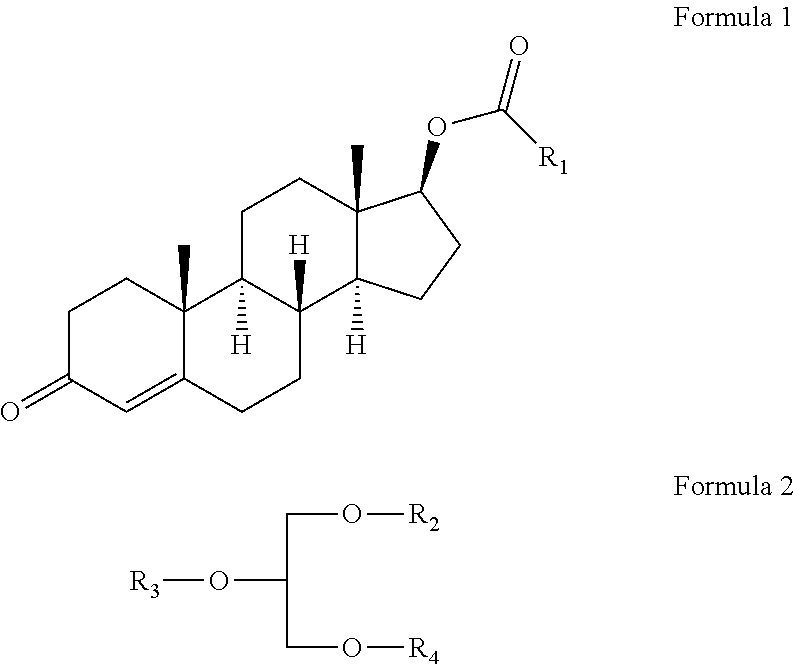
C1C(=O)C=C2C(C)(C1)C1([H])C([H])(CC2)C2([H])C(C)(CC1)C(OC(=O)[R1])CC2.[R3]OC(CO[R2])CO[R4]
